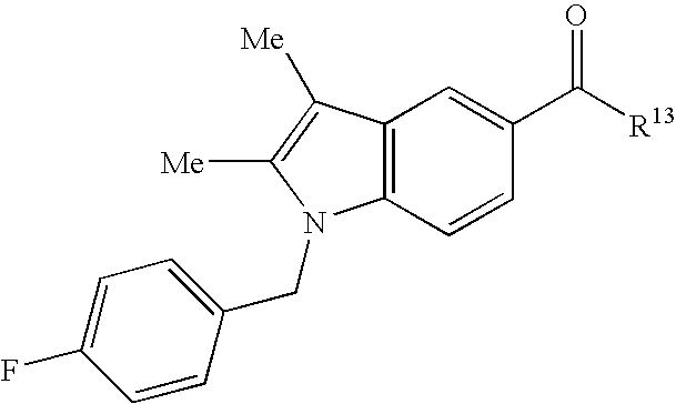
C12=C(C=CC(C([R13])=O)=C1)N(CC1=CC=C(F)C=C1)C([Me])=C2[Me]
